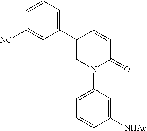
C1(C2=CC=CC([NC])=C2)=CN(C2=CC=CC([NHAc])=C2)C(=O)C=C1
